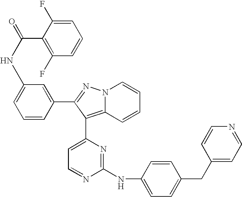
N(C1=CC=CC(C2=NN3C(=C2C2=CC=NC(NC4=CC=C(CC5=CC=NC=C5)C=C4)=N2)C=CC=C3)=C1)C(=O)C1=C(F)C=CC=C1F
